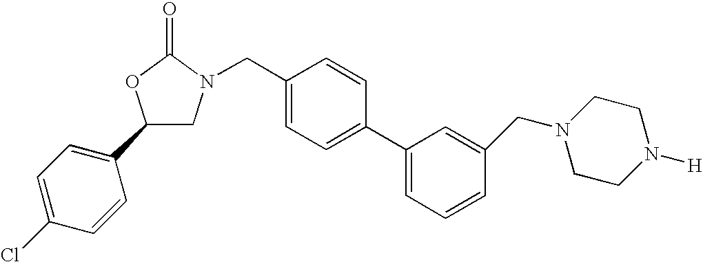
C1(C2=CC=C(Cl)C=C2)CN(CC2=CC=C(C3=CC=CC(CN4CCN([H])CC4)=C3)C=C2)C(=O)O1
